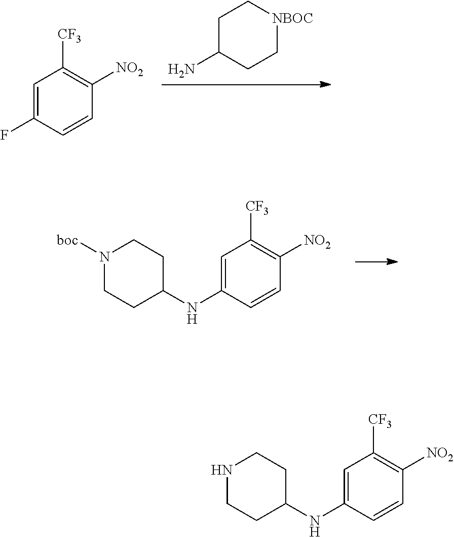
C1C(N)CC[NBOC]C1.C1=CC(F)=CC([CF3])=C1[NO2].C1=CC(NC2CCN([boc])CC2)=CC([CF3])=C1[NO2].C1=CC(NC2CCNCC2)=CC([CF3])=C1[NO2]
